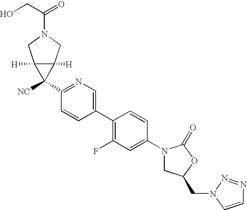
C1(N2CC(CN3C=CN=N3)OC2=O)=CC(F)=C(C2=CN=C(C3([NC])C4([H])C3([H])CN(C(CO)=O)C4)C=C2)C=C1
